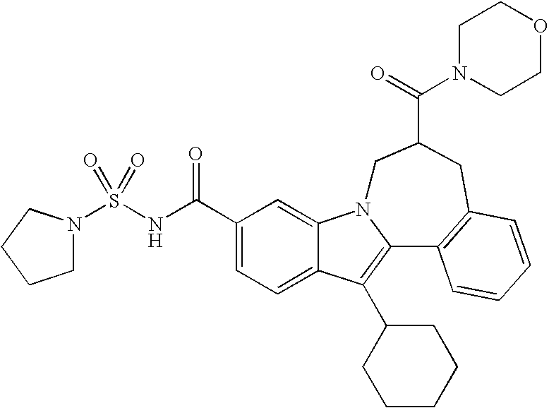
C1(C(NS(=O)(=O)N2CCCC2)=O)=CC=C2C(=C1)N1C(=C2C2CCCCC2)C2=C(CC(C(=O)N3CCOCC3)C1)C=CC=C2
